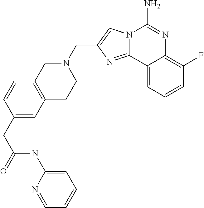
C(C1=CN2C(=N1)C1=CC=CC(F)=C1N=C2N)N1CC2=C(CC1)C=C(CC(=O)NC1=CC=CC=N1)C=C2
